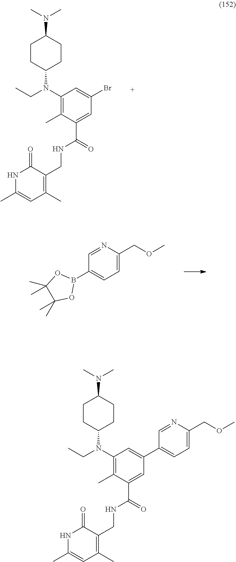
C1CC(N(C2=C(C)C(C(=O)NCC3=C(C)C=C(C)NC3=O)=CC(Br)=C2)CC)CCC1N(C)C.C(OC)C1=CC=C(B2OC(C)(C)C(C)(C)O2)C=N1.C1CC(N(C2=C(C)C(C(=O)NCC3=C(C)C=C(C)NC3=O)=CC(C3=CC=C(COC)N=C3)=C2)CC)CCC1N(C)C
